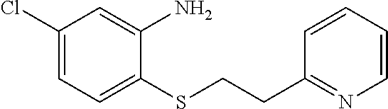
C1(Cl)=CC=C(SCCC2=NC=CC=C2)C(N)=C1
